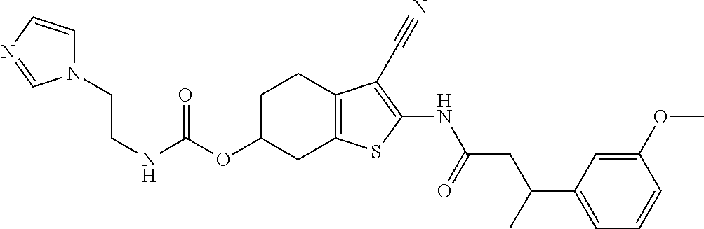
N(C(OC1CC2=C(CC1)C(C#N)=C(NC(CC(C1=CC=CC(OC)=C1)C)=O)S2)=O)CCN1C=CN=C1
